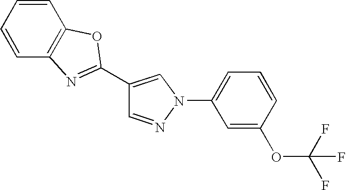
C1=NN(C2=CC=CC(OC(F)(F)F)=C2)C=C1C1=NC2=C(C=CC=C2)O1
